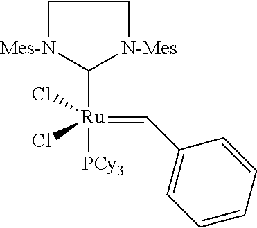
C1[Mes-N]C([Ru]([PCy3])(Cl)(Cl)=CC2=CC=CC=C2)[N-Mes]C1
